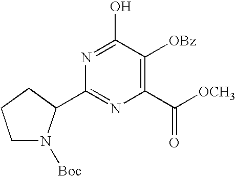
C1N([Boc])C(C2=NC(C([OCH3])=O)=C([OBz])C(O)=N2)CC1
